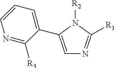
C1=C(C2=CC=CN=C2[R3])N([R2])C([R1])=N1
